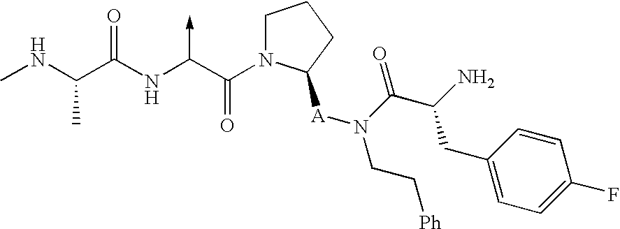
C(NC)(C(NC(C(N1CCCC1[A]N(CC[Ph])C(C(N)CC1=CC=C(F)C=C1)=O)=O)->C)=O)C
